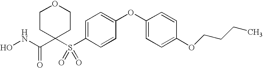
N(C(C1(S(C2=CC=C(OC3=CC=C(OCCCC)C=C3)C=C2)(=O)=O)CCOCC1)=O)O
